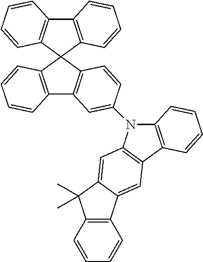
C12=C(C3(C4=C1C=CC=C4)C1=C(C4=C3C=CC(N3C5=C(C6=C3C=C3C(=C6)C6=C(C3(C)C)C=CC=C6)C=CC=C5)=C4)C=CC=C1)C=CC=C2
